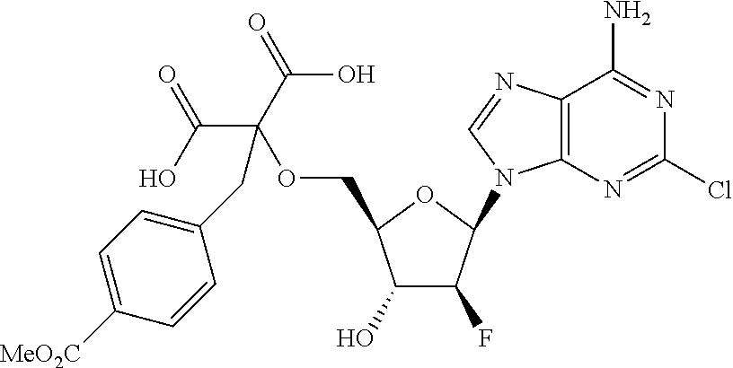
C1(O)C(F)C(N2C3=C(N=C2)C(N)=NC(Cl)=N3)OC1COC(C(=O)O)(C(O)=O)CC1=CC=C([MeO2C])C=C1
